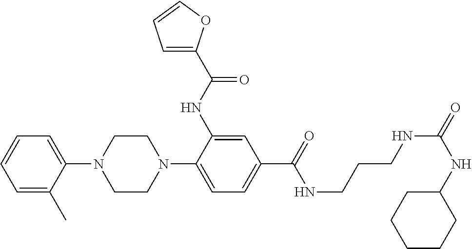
C1(N2CCN(C3=CC=C(C(NCCCNC(=O)NC4CCCCC4)=O)C=C3NC(C3=CC=CO3)=O)CC2)=CC=CC=C1C
